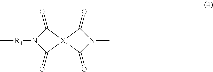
C[R4]N1C(=O)[X4]2(C1=O)C(=O)N(C)C2=O
